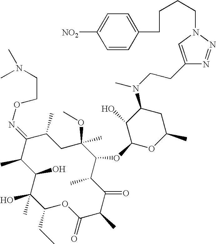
C1(O)C(C)C(=NOCCN(C)C)C(C)CC(C)(OC)C(OC2OC(C)CC(N(CCC3=CN(CCCCC4=CC=C([NO2])C=C4)N=N3)C)C2O)C(C)C(=O)C(C)C(=O)OC(CC)C1(O)C
